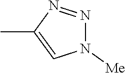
N1([Me])N=NC(C)=C1
